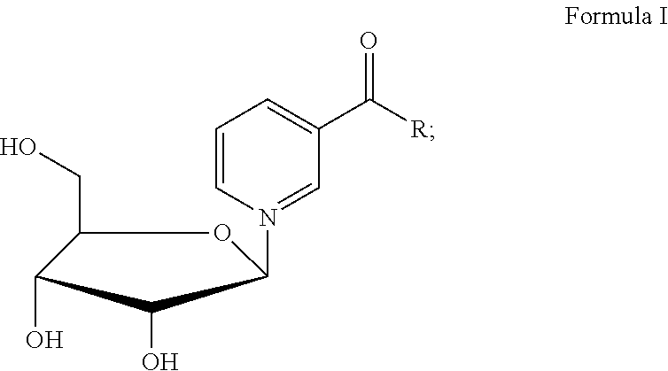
C1(CO)C(O)C(O)C(N2=CC(C(=O)[R])=CC=C2)O1
